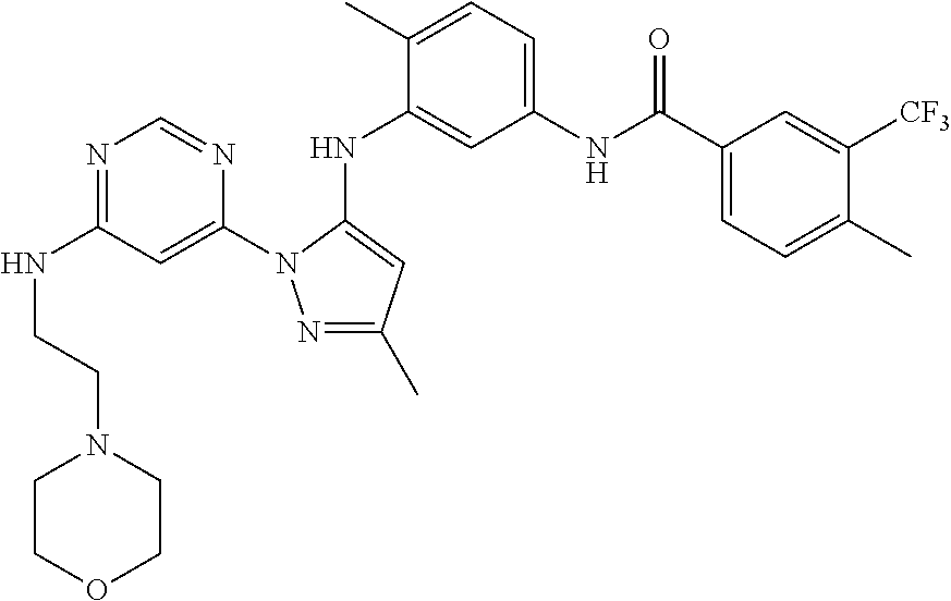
N1=C(NCCN2CCOCC2)C=C(N2N=C(C)C=C2NC2=CC(NC(C3=CC=C(C)C([CF3])=C3)=O)=CC=C2C)N=C1
